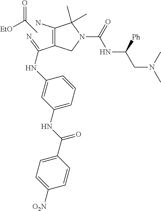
[EtO]C(C)=O.N=C(C1=C(N)C(C)(C)N(C(NC(CN(C)C)[Ph])=O)C1)NC1=CC(NC(C2=CC=C([O2N])C=C2)=O)=CC=C1
